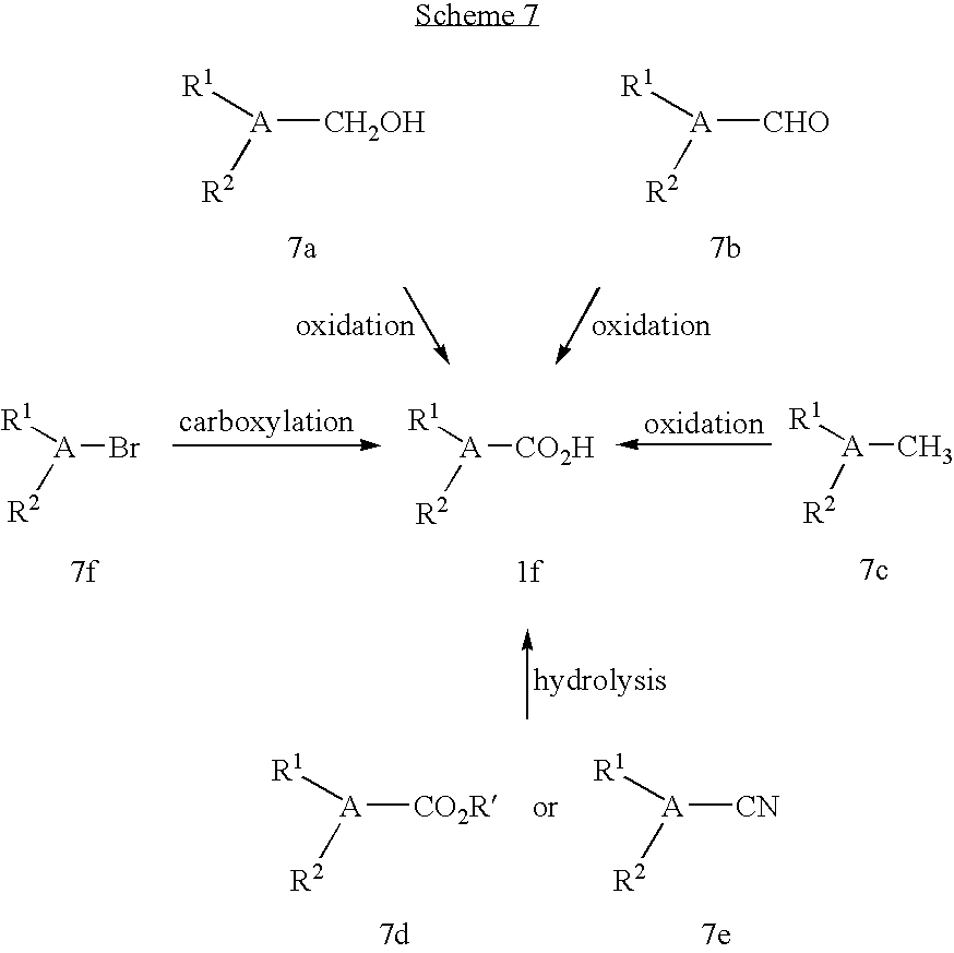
[A]([CH2OH])([R1])[R2].[A]([CHO])([R1])[R2].[A]([CO2H])([R1])[R2].[A](Br)([R1])[R2].[A](C)([R1])[R2].[A]([CO2R])([R1])[R2].[A]([CN])([R1])[R2]
